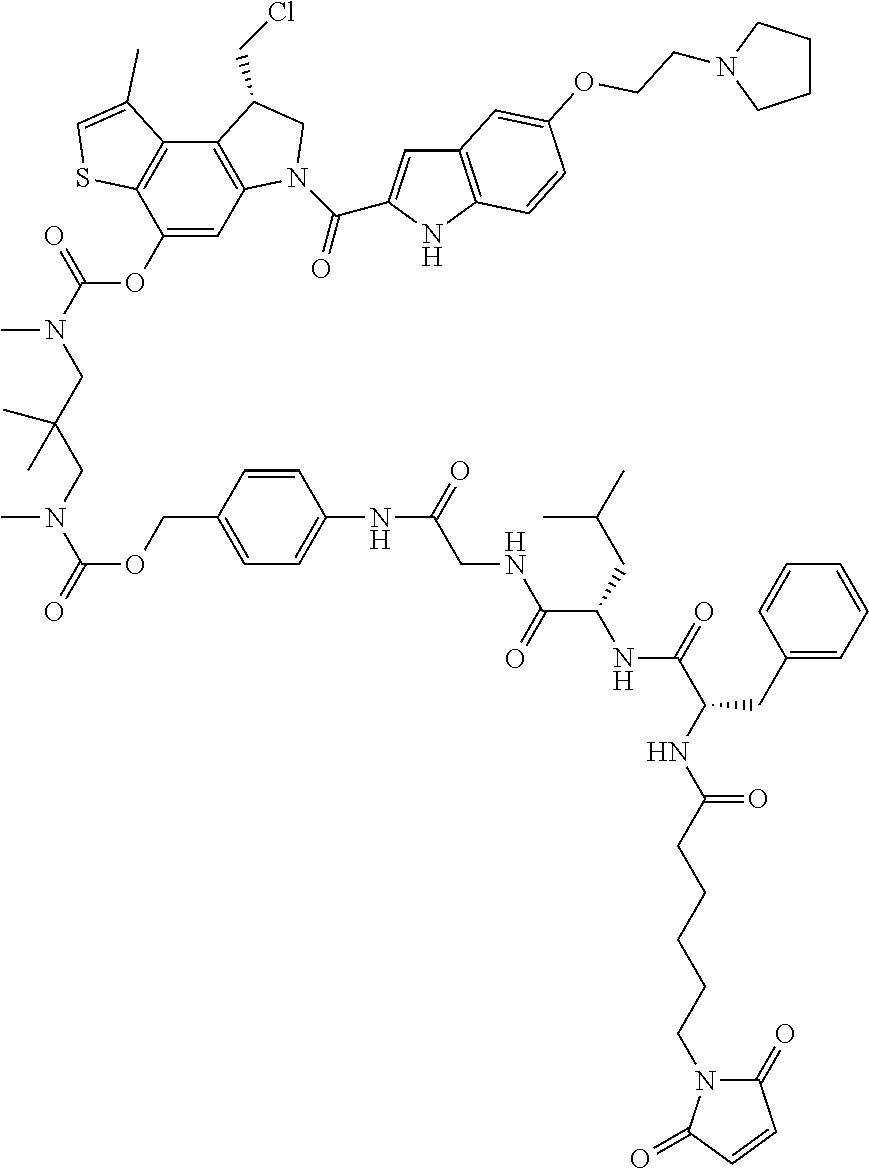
C1(OC(=O)N(C)CC(C)(C)CN(C(=O)OCC2=CC=C(NC(=O)CNC(C(CC(C)C)NC(C(CC3=CC=CC=C3)NC(CCCCCN3C(=O)C=CC3=O)=O)=O)=O)C=C2)C)=CC2=C(C3=C1SC=C3C)C(CCl)CN2C(=O)C1=CC2=C(N1)C=CC(OCCN1CCCC1)=C2
